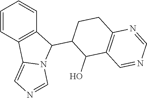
C1=CC2=C(C=C1)C(C1C(O)C3=C(CC1)N=CN=C3)N1C2=CN=C1
